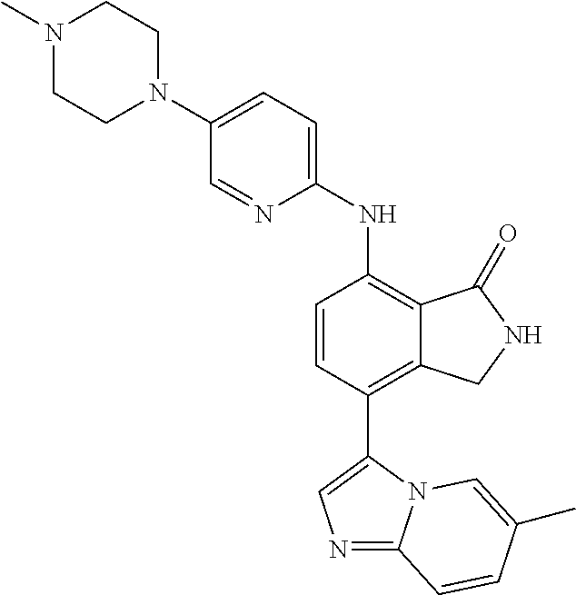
N1(C)CCN(C2=CC=C(NC3=C4C(=C(C5=CN=C6N5C=C(C)C=C6)C=C3)CNC4=O)N=C2)CC1
